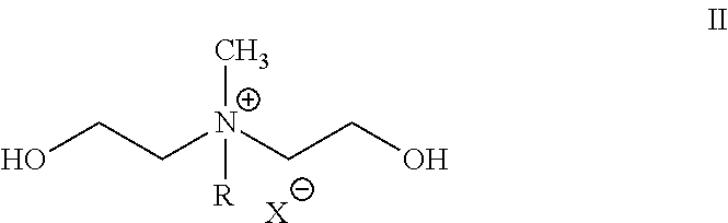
OCC[N+](CCO)(C)[R].[X]
